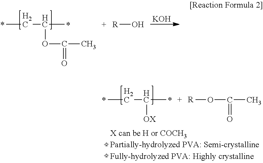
CCC(C)OC(=O)C.[R]O.[KOH].CCC(C)[OX].[R]OC(=O)C
